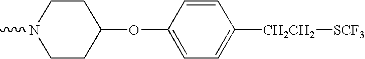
CN1CCC(OC2=CC=C([CH2CH2][SCF3])C=C2)CC1
